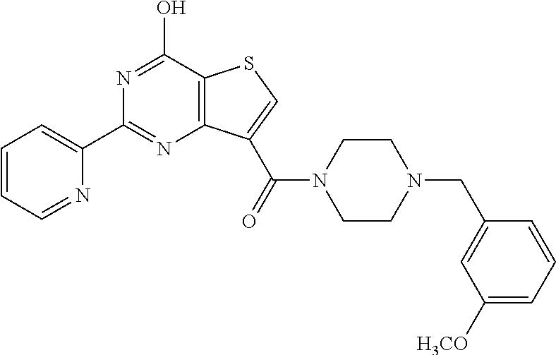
C1=CC=NC(C2=NC3=C(C(O)=N2)SC=C3C(N2CCN(CC3=CC([H3CO])=CC=C3)CC2)=O)=C1
